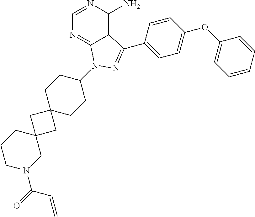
C12=C(N)N=CN=C1N(C1CCC3(CC1)CC1(C3)CCCN(C(C=C)=O)C1)N=C2C1=CC=C(OC2=CC=CC=C2)C=C1
